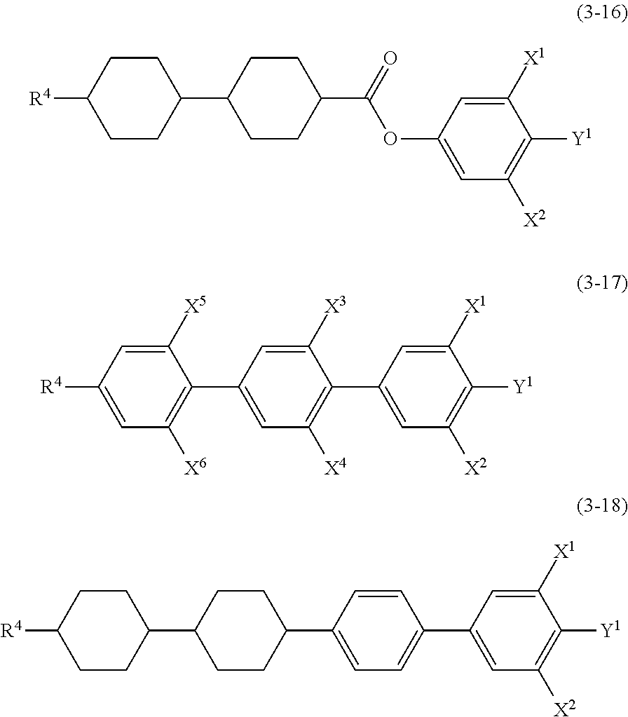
C1CC(C(=O)OC2=CC([X2])=C([Y1])C([X1])=C2)CCC1C1CCC([R4])CC1.C1=C(C2=C([X4])C=C(C3=C([X6])C=C([R4])C=C3[X5])C=C2[X3])C=C([X1])C([Y1])=C1[X2].C1=C(C2CCC(C3CCC([R4])CC3)CC2)C=CC(C2=CC([X2])=C([Y1])C([X1])=C2)=C1
